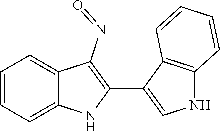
C1=CC=C2C(=C1)C(N=O)=C(C1=CNC3=C1C=CC=C3)N2
